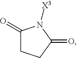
C1(=O)CCC(=O)N1[X3]
